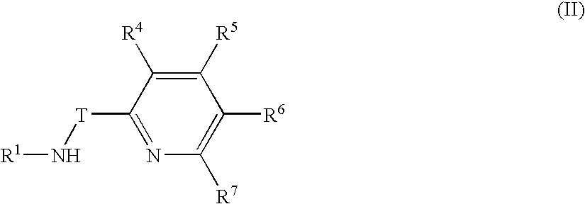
[R1]N[T]C1=NC([R7])=C([R6])C([R5])=C1[R4]
